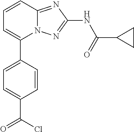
C1=CC2=NC(NC(C3CC3)=O)=NN2C(C2=CC=C(C(=O)Cl)C=C2)=C1
